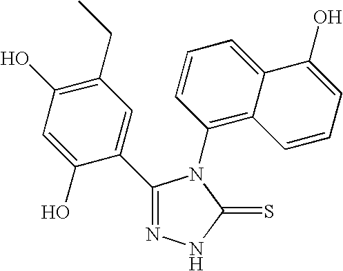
C1(C2=CC(CC)=C(O)C=C2O)=NNC(=S)N1C1=C2C(=CC=C1)C(O)=CC=C2
